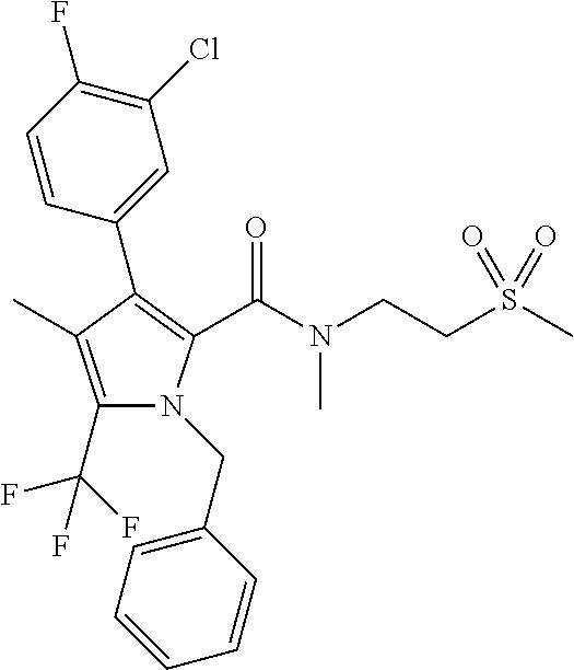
C1(C2=C(C(N(CCS(C)(=O)=O)C)=O)N(CC3=CC=CC=C3)C(C(F)(F)F)=C2C)=CC(Cl)=C(F)C=C1
